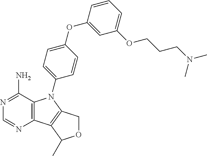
C12=C(C(N)=NC=N1)N(C1=CC=C(OC3=CC(OCCCN(C)C)=CC=C3)C=C1)C1=C2C(C)OC1
